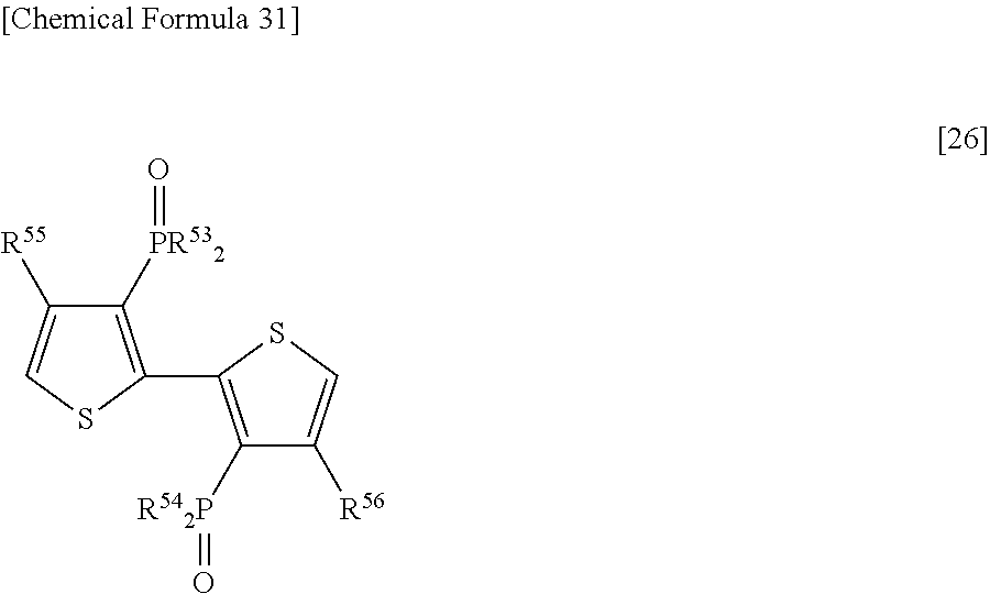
C1([PR532]=O)=C(C2=C([R542P]=O)C([R56])=CS2)SC=C1[R55]
